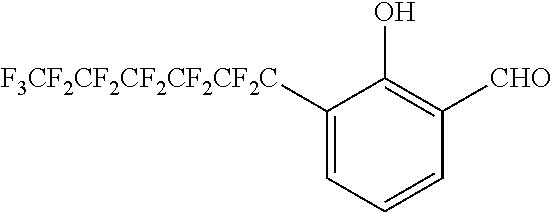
C1([F3CF2CF2CF2CF2CF2C])=CC=CC([CHO])=C1O
